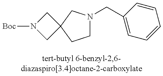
C1N([Boc])CC12CN(CC1=CC=CC=C1)CC2
